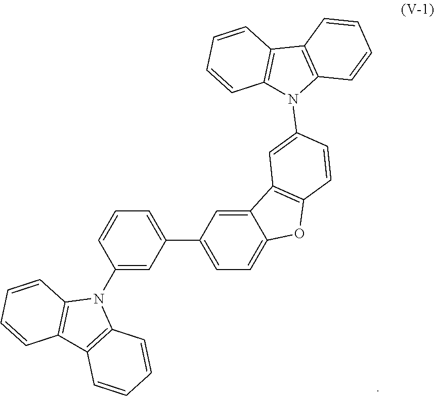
C1(N2C3=C(C4=C2C=CC=C4)C=CC=C3)=CC(C2=CC=C3C(=C2)C2=C(O3)C=CC(N3C4=C(C5=C3C=CC=C5)C=CC=C4)=C2)=CC=C1
